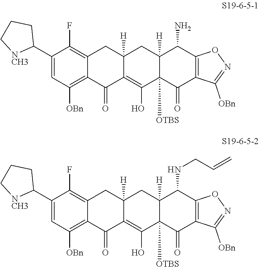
C12=C(F)C(C3CCC[NCH3]3)=CC([OBn])=C1C(=O)C1=C(O)C3([OTBS])C([H])(CC1([H])C2)C(N)C1=C(C3=O)C([OBn])=NO1.C12=C(F)C(C3CCC[NCH3]3)=CC([OBn])=C1C(=O)C1=C(O)C3([OTBS])C([H])(CC1([H])C2)C(NCC=C)C1=C(C3=O)C([OBn])=NO1
